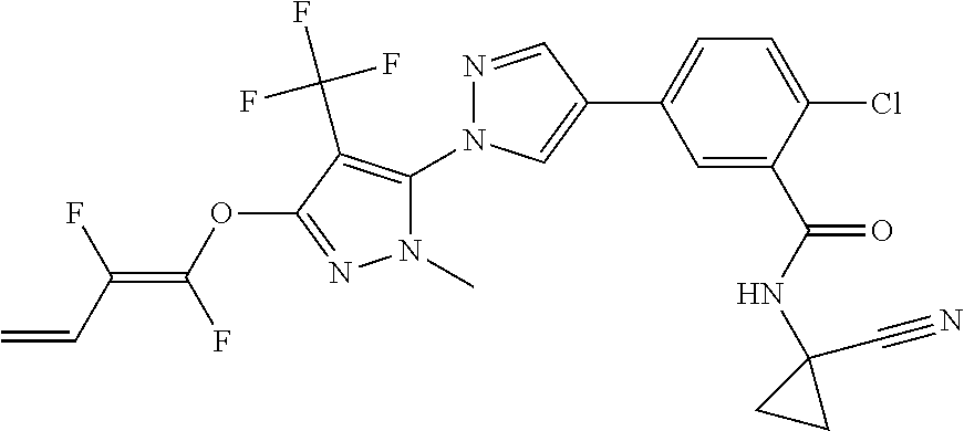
C1=C(C(NC2(C#N)CC2)=O)C(Cl)=CC=C1C1=CN(C2=C(C(F)(F)F)C(OC(=C(F)C=C)F)=NN2C)N=C1
